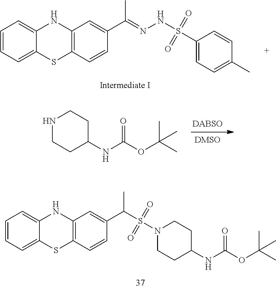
CC(=NNS(=O)(=O)C1=CC=C(C)C=C1)C1=CC2=C(C=C1)SC1=CC=CC=C1N2.[DABSO].N(C(OC(C)(C)C)=O)C1CCNCC1.C1CN(S(=O)(=O)C(C2=CC3=C(SC4=CC=CC=C4N3)C=C2)C)CCC1NC(OC(C)(C)C)=O
